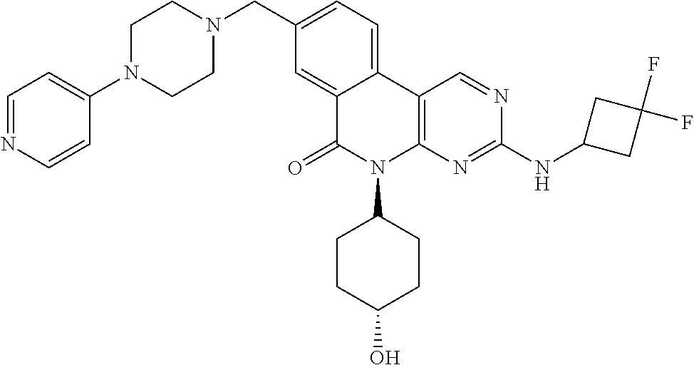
C1(CN2CCN(C3=CC=NC=C3)CC2)=CC=C2C(=C1)C(=O)N(C1CCC(O)CC1)C1=C2C=NC(NC2CC(F)(F)C2)=N1
